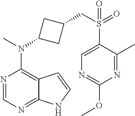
N1=CN=C2C(=C1N(C)C1CC(CS(=O)(C3=CN=C(OC)N=C3C)=O)C1)C=CN2
